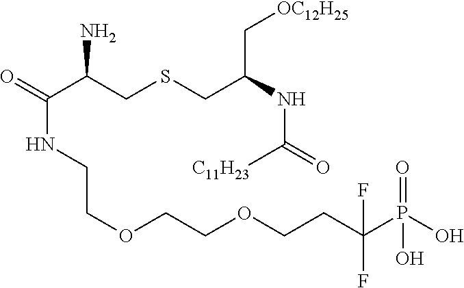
N(C(CSCC(C(=O)NCCOCCOCCC(P(=O)(O)O)(F)F)N)C[OC12H25])C(=O)[C11H23]
